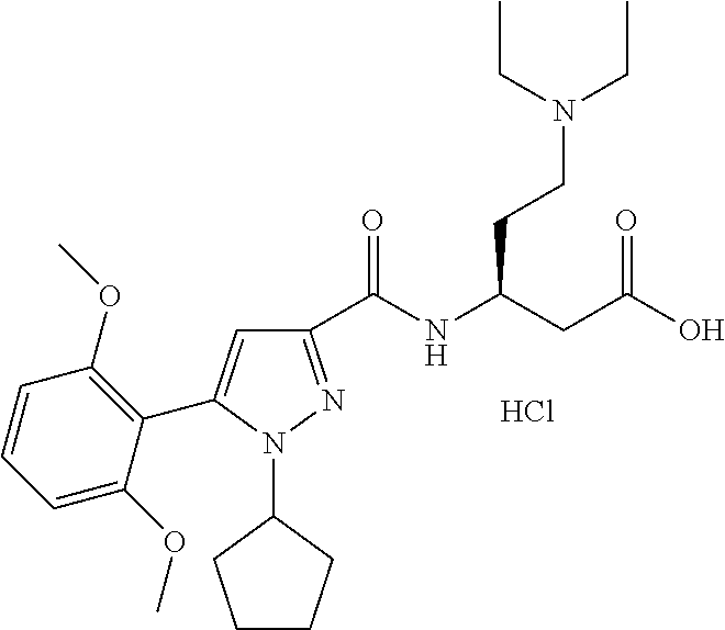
C1(C(NC(CC(O)=O)CCN(CC)CC)=O)=NN(C2CCCC2)C(C2=C(OC)C=CC=C2OC)=C1.Cl
